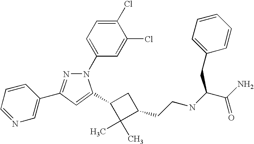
C1(C2=CC(C3=CN=CC=C3)=NN2C2=CC=C(Cl)C(Cl)=C2)C(C)(C)C(CCNC(CC2=CC=CC=C2)C(N)=O)C1
